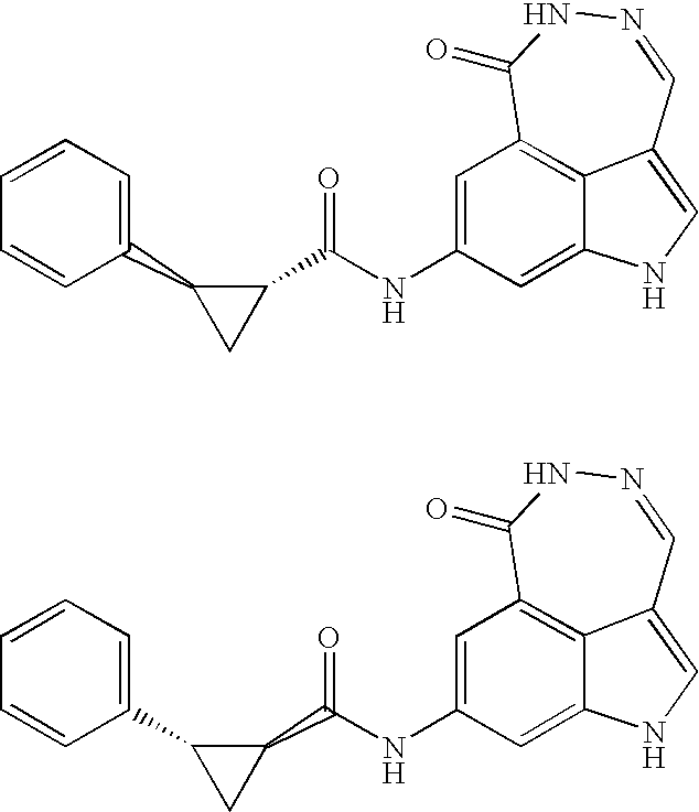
N1=CC2=CNC3=CC(NC(C4C(C5=CC=CC=C5)C4)=O)=CC(=C23)C(=O)N1.N1=CC2=CNC3=CC(NC(C4C(C5=CC=CC=C5)C4)=O)=CC(=C23)C(=O)N1
